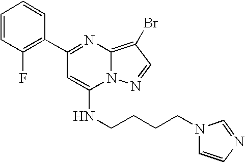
C1=CC(F)=C(C2=NC3=C(Br)C=NN3C(NCCCCN3C=CN=C3)=C2)C=C1
